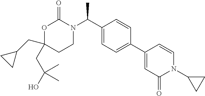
C1(CC2CC2)(CC(C)(C)O)CCN(C(C2=CC=C(C3=CC(=O)N(C4CC4)C=C3)C=C2)C)C(=O)O1
